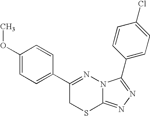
O(C1=CC=C(C2=NN3C(=NN=C3C3=CC=C(Cl)C=C3)SC2)C=C1)C
